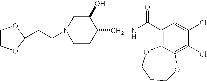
C(CN1CCC(CNC(C2=C3C(=C(Cl)C(Cl)=C2)OCCCO3)=O)C(O)C1)C1OCCO1
